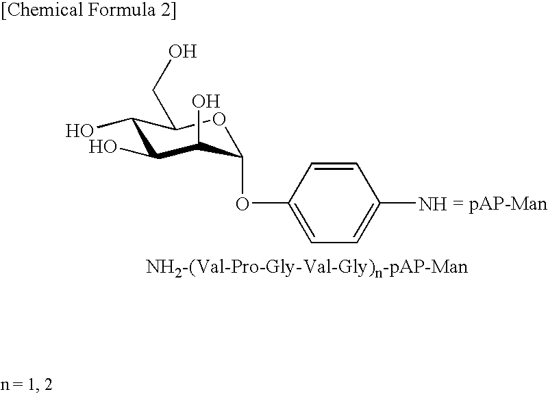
O1C(CO)C(O)C(O)C(O)C1OC1=CC=C(N)C=C1
